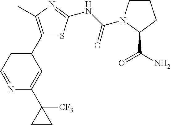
C1(C2=CC=NC(C3([CF3])CC3)=C2)=C(C)N=C(NC(=O)N2CCCC2C(=O)N)S1
